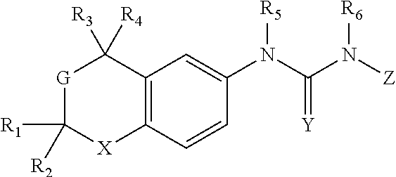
C12=C(C=CC(N(C(N([Z])[R6])=[Y])[R5])=C1)[X]C([R1])([R2])[G]C2([R3])[R4]
